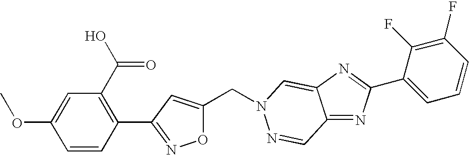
C(C1=CC(C2=C(C(O)=O)C=C(OC)C=C2)=NO1)N1C=C2C(=NC(C3=CC=CC(F)=C3F)=N2)C=N1
